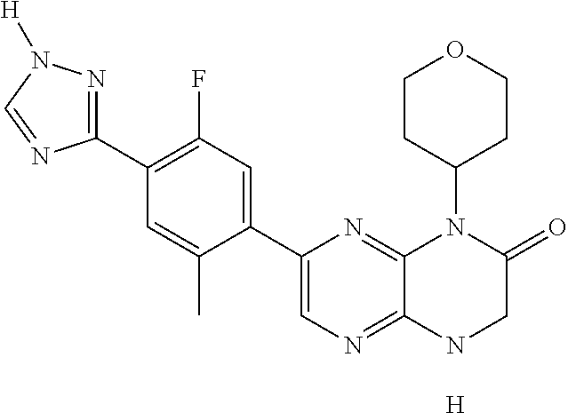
[H].C1=C(C2=CC(F)=C(C3=NN([H])C=N3)C=C2C)N=C2C(=N1)NCC(=O)N2C1CCOCC1
